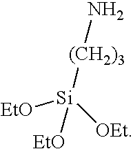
N[(CH2)3][Si]([OEt])([EtO])[EtO]
